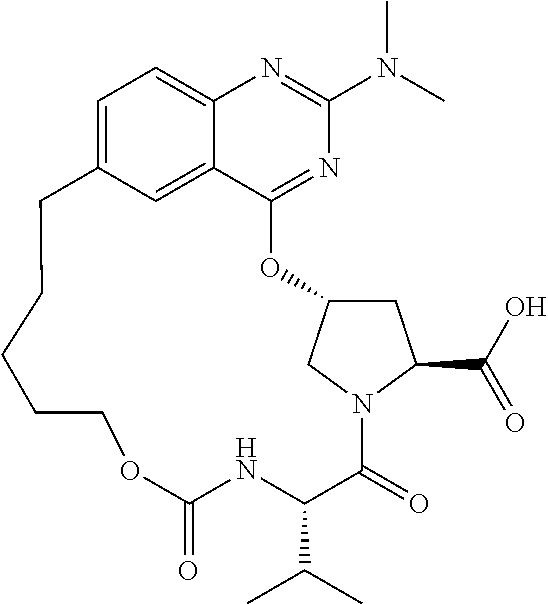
C1=C2C=C3C(=C1)N=C(N(C)C)N=C3OC1CC(C(O)=O)N(C1)C(=O)C(C(C)C)NC(=O)OCCCCC2
